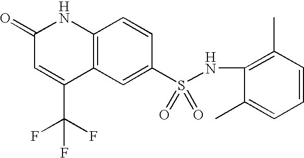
C1(S(NC2=C(C)C=CC=C2C)(=O)=O)=CC2=C(C=C1)NC(=O)C=C2C(F)(F)F
